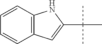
C12=C(C=CC=C1)C=C(C(C)(C)C)N2
